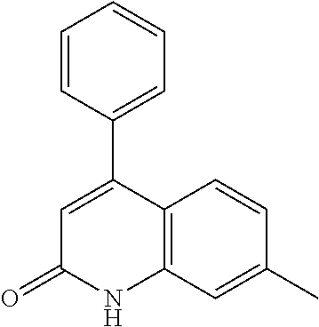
C1(C2=CC=CC=C2)=CC(=O)NC2=C1C=CC(C)=C2
